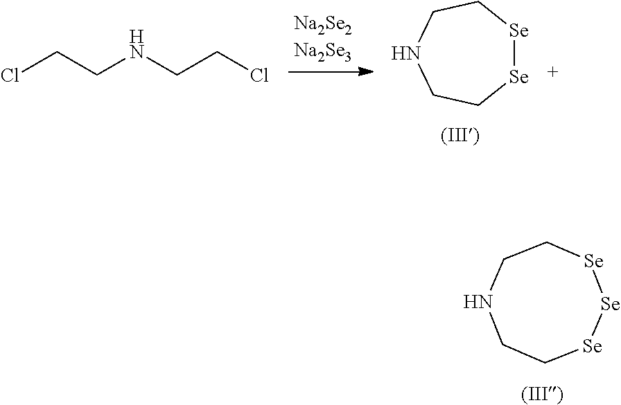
[Se]1[Se]CCNCC1.ClCCNCCCl.[Se]1[Se][Se]CCNCC1
